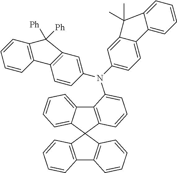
C12=C(C=CC=C1)C1(C3=C2C=CC=C3)C2=C(C3=CC=CC=C31)C(N(C1=CC3=C(C4=C(C=CC=C4)C3([Ph])[Ph])C=C1)C1=CC=C3C4=CC=CC=C4C(C)(C)C3=C1)=CC=C2
